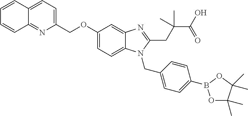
C1=CC2=CC=C(COC3=CC=C4C(=C3)N=C(CC(C(=O)O)(C)C)N4CC3=CC=C(B4OC(C)(C)C(C)(C)O4)C=C3)N=C2C=C1
